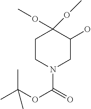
C1CN(C(OC(C)(C)C)=O)CC(O)C1(OC)OC
